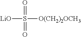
[LiO]S([O(CH2)2OCH3])(=O)=O
